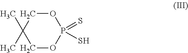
C1OP(=S)(S)OCC1(C)C
